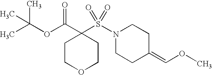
C1COCCC1(C(=O)OC(C)(C)C)S(=O)(=O)N1CCC(=COC)CC1
